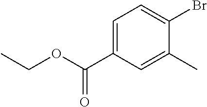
C1=C(C(OCC)=O)C=C(C)C(Br)=C1
